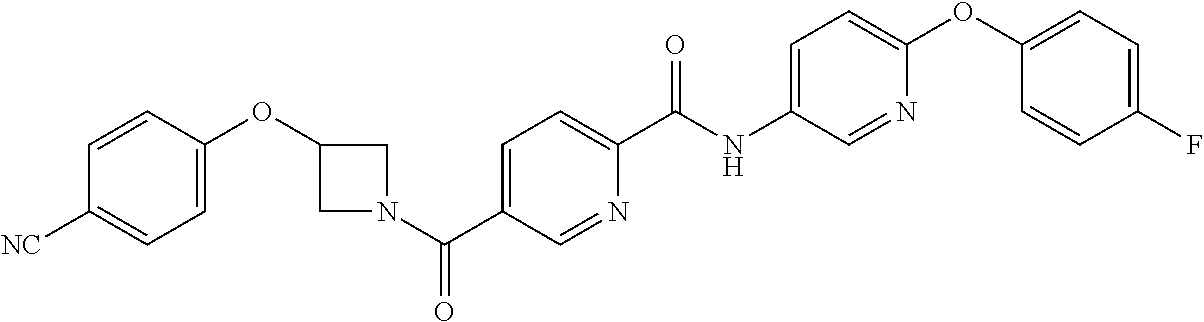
C1=CC(OC2CN(C(C3=CC=C(C(NC4=CC=C(OC5=CC=C(F)C=C5)N=C4)=O)N=C3)=O)C2)=CC=C1[NC]
